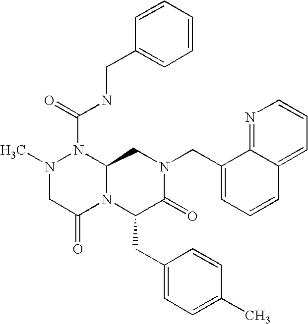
CN1CC(=O)N2C(N1C(=O)NCC1=CC=CC=C1)CN(CC1=CC=CC3=CC=CN=C13)C(=O)C2CC1=CC=C(C)C=C1
